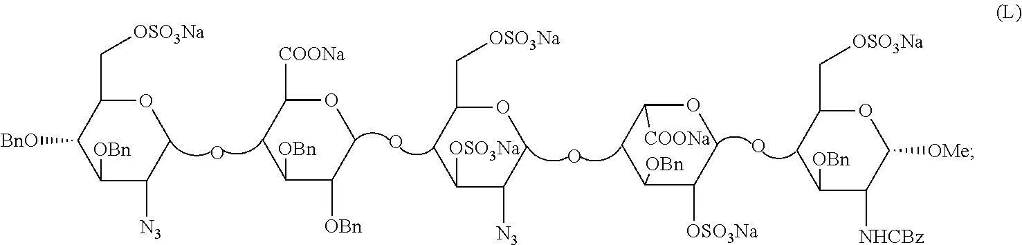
O1C(C[OSO3Na])C([BnO])C([OBn])C([N3])C1.O.O.O.O1C([COONa])CC([OBn])C([OBn])C1.O1C(C[OSO3Na])CC([OSO3Na])C([N3])C1.O.O1C([COONa])CC([OBn])C([OSO3Na])C1.O1C(C[OSO3Na])CC([OBn])C([NHCBz])C1[OMe]
